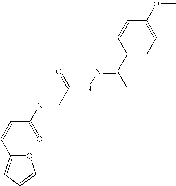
O1C(C=CC(NCC(NN=C(C2=CC=C(OC)C=C2)C)=O)=O)=CC=C1
